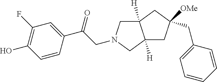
C(C(C1=CC(F)=C(O)C=C1)=O)N1CC2([H])C([H])(C1)CC(CC1=CC=CC=C1)([OMe])C2
